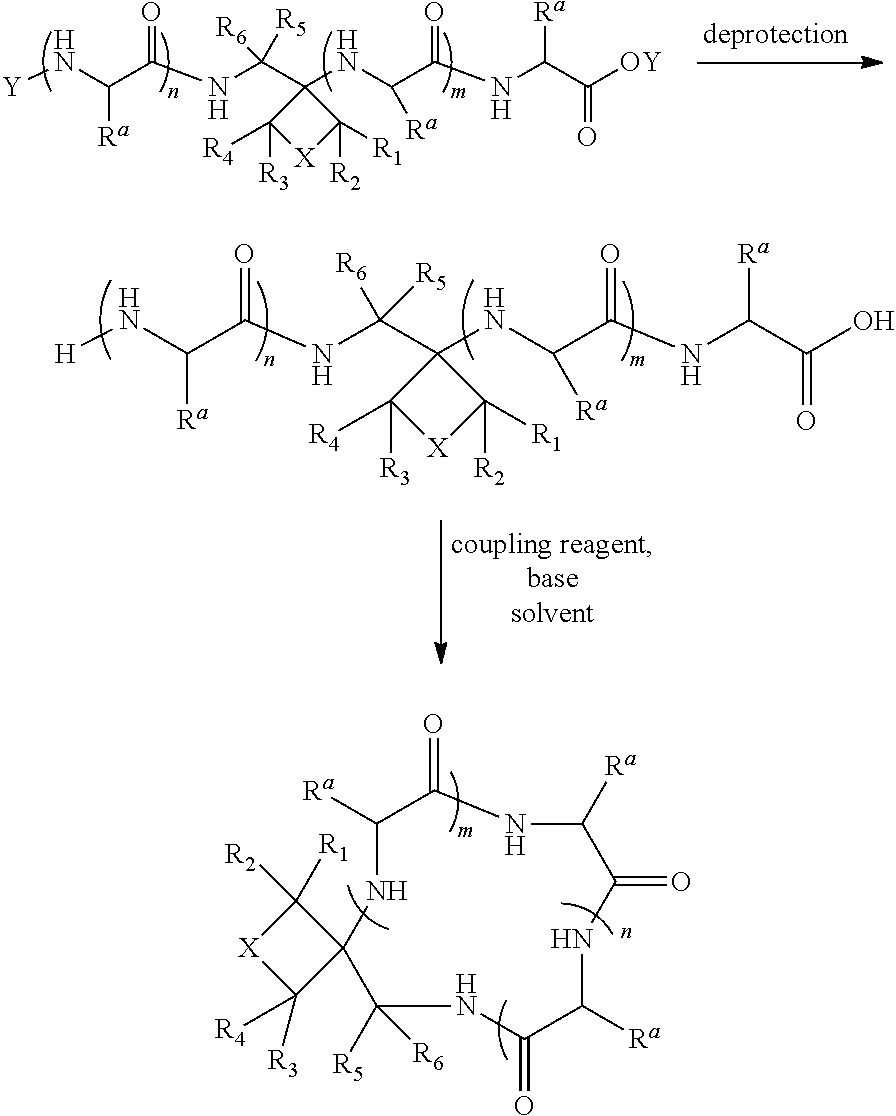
[Y]NC(C(NC(C1(NC(C(NC(C([OY])=O)[Ra])=O)[Ra])C([R3])([R4])[X]C1([R2])[R1])([R6])[R5])=O)[Ra].[H]NC(C(NC(C1(NC(C(NC(C(O)=O)[Ra])=O)[Ra])C([R3])([R4])[X]C1([R2])[R1])([R6])[R5])=O)[Ra].[Ra]C1C(=O)NC([Ra])C(=O)NC([Ra])C(=O)NC([R5])([R6])C2(N1)C([R2])([R1])[X]C2([R3])[R4]
